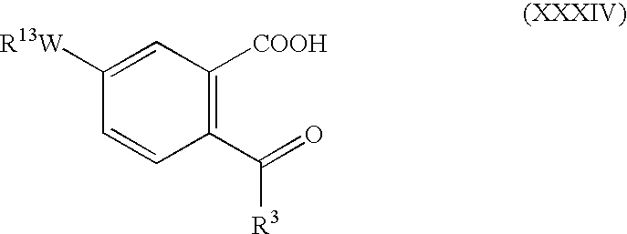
C1([R13W])=CC([COOH])=C(C(=O)[R3])C=C1
